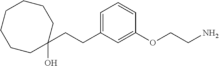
C1=C(CCC2(O)CCCCCCC2)C=C(OCCN)C=C1
